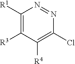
C1([R1])=C([R3])C([R4])=C(Cl)N=N1
